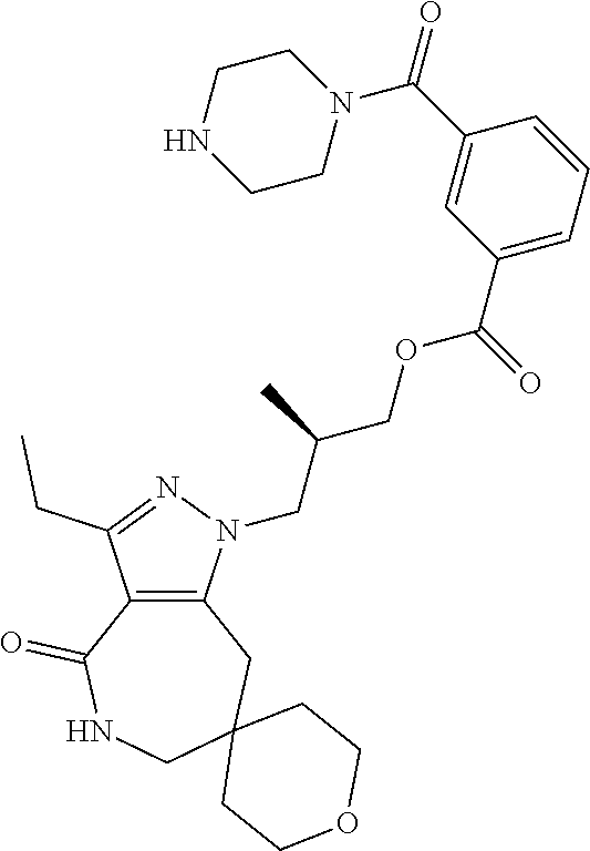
C12=C(N(CC(COC(C3=CC=CC(C(N4CCNCC4)=O)=C3)=O)C)N=C1CC)CC1(CNC2=O)CCOCC1
